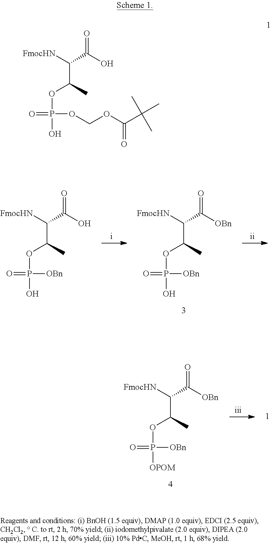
[OBn]P(=O)(O)OC(C([FmocHN])C(O)=O)C.[OBn]P(=O)(O)OC(C([FmocHN])C([OBn])=O)C.[OBn]P(=O)([OPOM])OC(C([FmocHN])C([OBn])=O)C.O(COC(C(C)(C)C)=O)P(=O)(O)OC(C([FmocHN])C(O)=O)C
